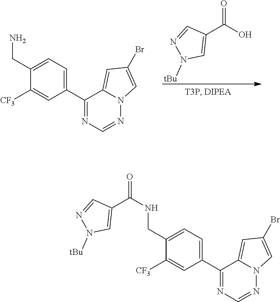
C1(C(O)=O)=CN([tBu])N=C1.C1(CN)=CC=C(C2=NC=NN3C2=CC(Br)=C3)C=C1[CF3].C1(CNC(=O)C2=CN([tBu])N=C2)=CC=C(C2=NC=NN3C2=CC(Br)=C3)C=C1[CF3]
